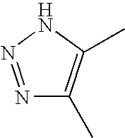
N1=NNC(C)=C1C
